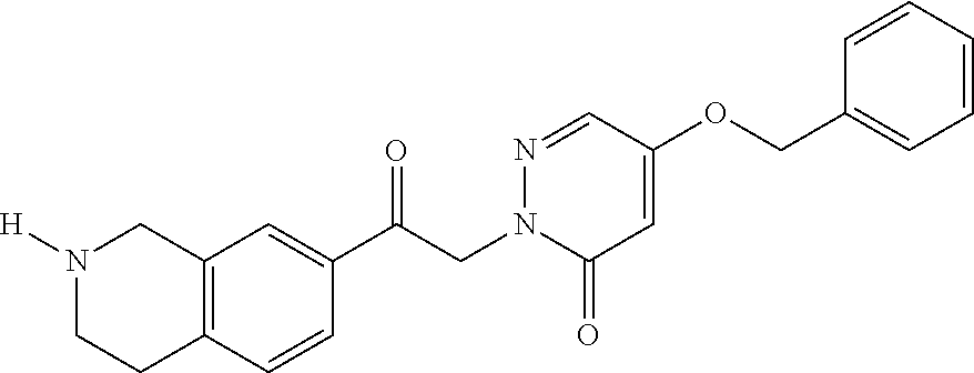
C12=C(C=CC(C(CN3C(=O)C=C(OCC4=CC=CC=C4)C=N3)=O)=C1)CCN([H])C2
